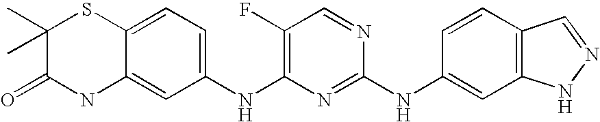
C12=CC=C(NC3=C(F)C=NC(NC4=CC5=C(C=C4)C=NN5)=N3)C=C1NC(=O)C(C)(C)S2
